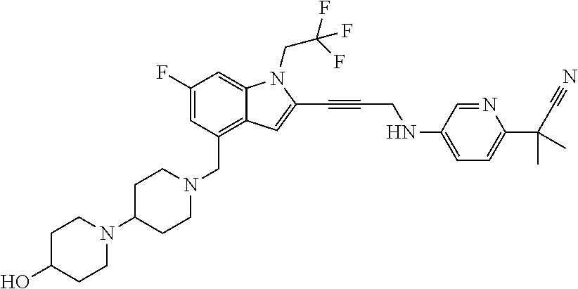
C1(F)=CC(CN2CCC(N3CCC(O)CC3)CC2)=C2C(=C1)N(CC(F)(F)F)C(C#CCNC1=CC=C(C(C#N)(C)C)N=C1)=C2
